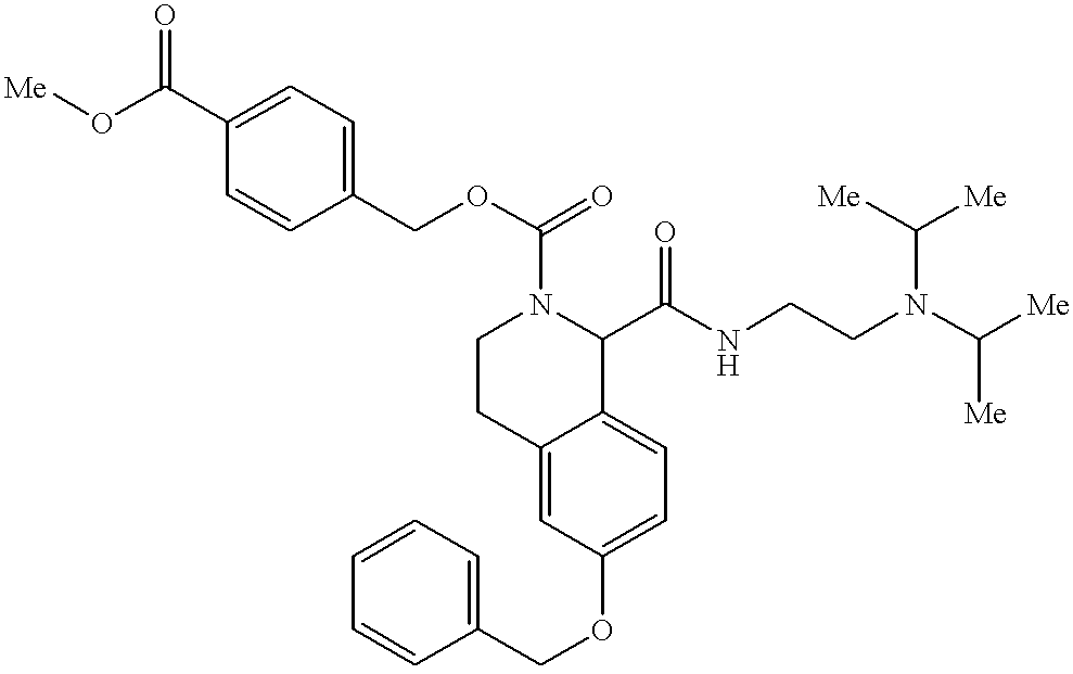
[Me]OC(C1=CC=C(COC(=O)N2CCC3=CC(OCC4=CC=CC=C4)=CC=C3C2C(NCCN(C([Me])[Me])C([Me])[Me])=O)C=C1)=O
